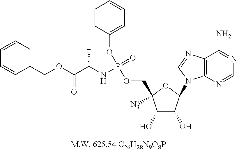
C1(O)C(O)C(N2C3=C(C(N)=NC=N3)N=C2)OC1([N3])COP(NC(C(OCC1=CC=CC=C1)=O)C)(=O)OC1=CC=CC=C1
